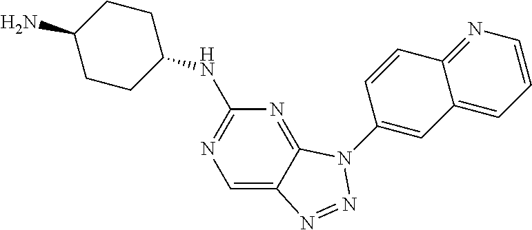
C1=C2C(=NC(NC3CCC(N)CC3)=N1)N(C1=CC3=CC=CN=C3C=C1)N=N2
